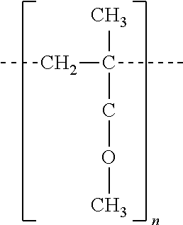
CCC(C)(COC)C
